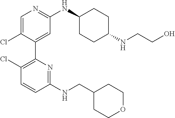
C1(C2=C(Cl)C=CC(NCC3CCOCC3)=N2)=CC(NC2CCC(NCCO)CC2)=NC=C1Cl
